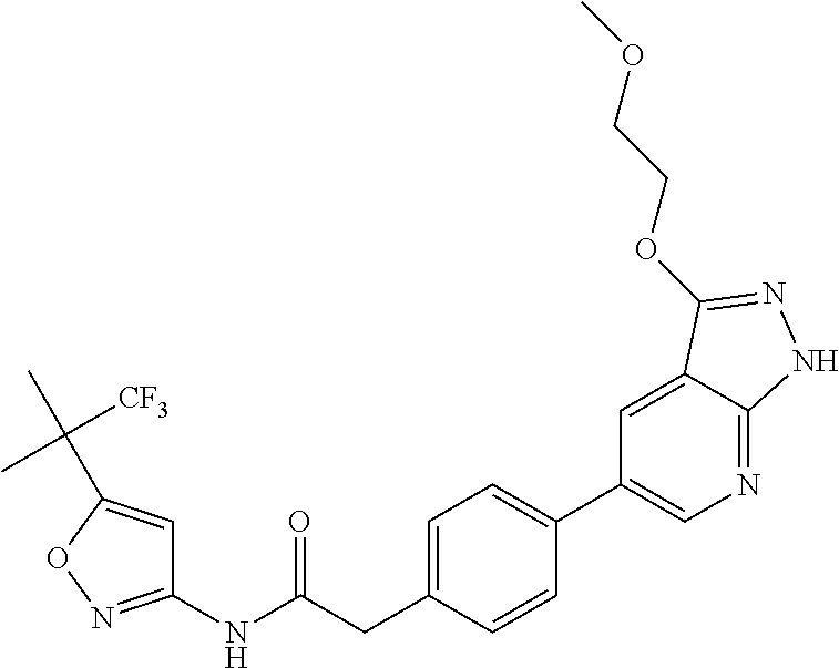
C1=C(CC(NC2=NOC(C(C)([CF3])C)=C2)=O)C=CC(C2=CN=C3C(=C2)C(OCCOC)=NN3)=C1
